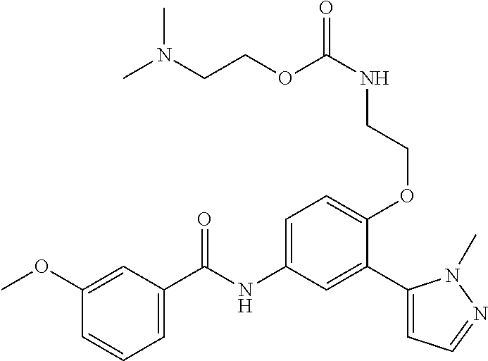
C1(OC)=CC(C(=O)NC2=CC=C(OCCNC(OCCN(C)C)=O)C(C3=CC=NN3C)=C2)=CC=C1
